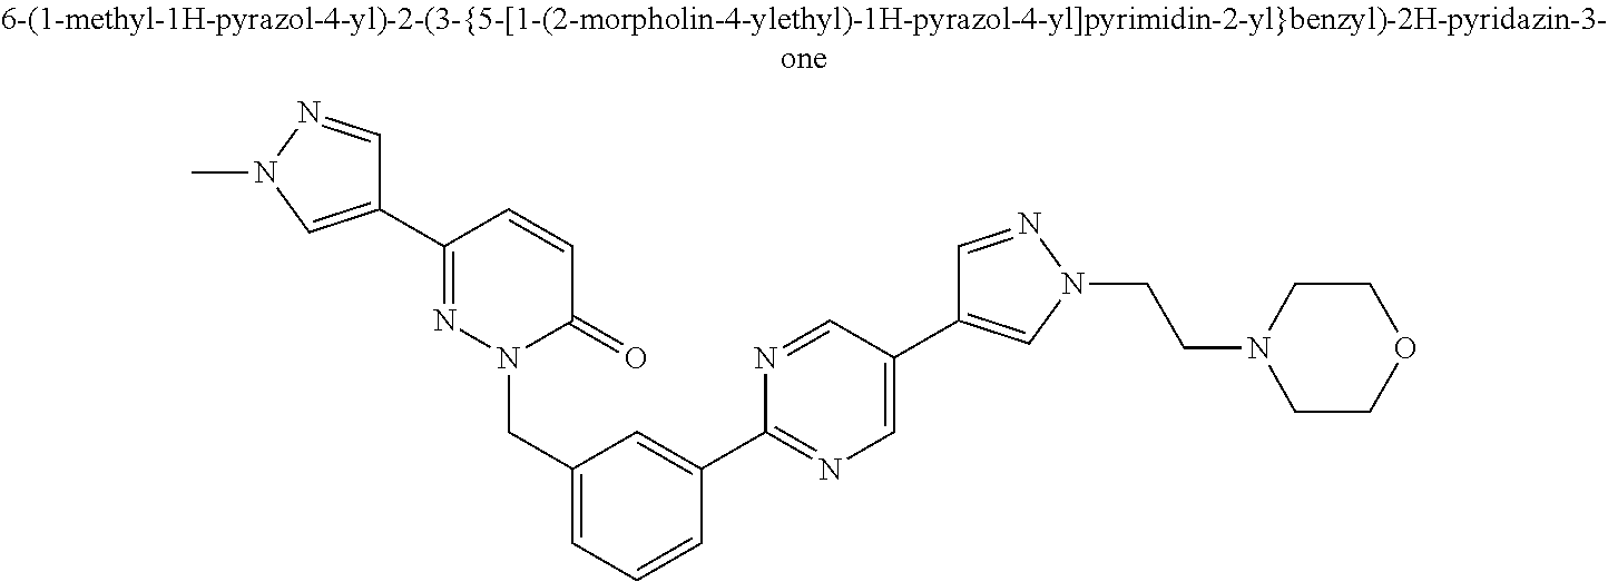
C1(C2=NN(CC3=CC=CC(C4=NC=C(C5=CN(CCN6CCOCC6)N=C5)C=N4)=C3)C(=O)C=C2)=CN(C)N=C1
